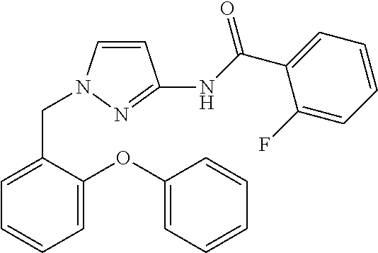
C1=C(OC2=CC=CC=C2)C(CN2C=CC(NC(C3=CC=CC=C3F)=O)=N2)=CC=C1
